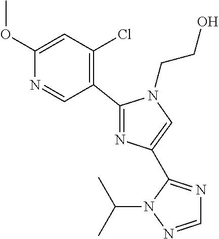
C1(OC)=CC(Cl)=C(C2=NC(C3=NC=NN3C(C)C)=CN2CCO)C=N1
